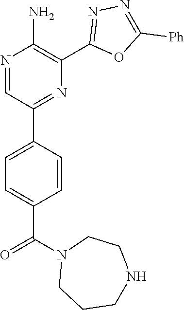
N1=CC(C2=CC=C(C(N3CCCNCC3)=O)C=C2)=NC(C2=NN=C([Ph])O2)=C1N
